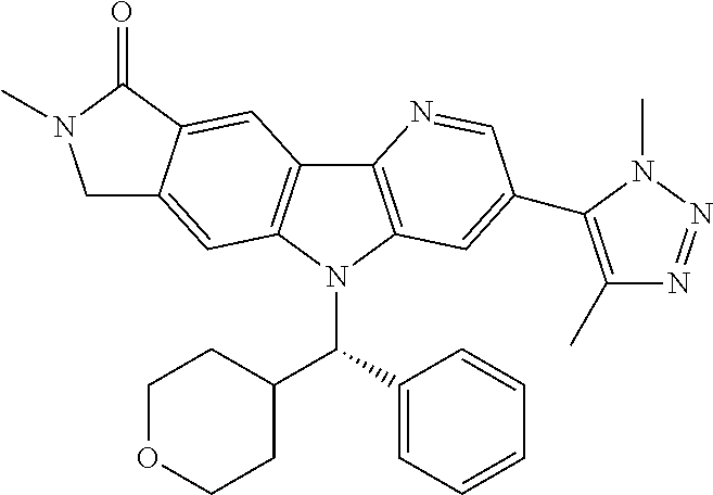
C12=C(N(C(C3=CC=CC=C3)C3CCOCC3)C3=C1C=C1C(=C3)CN(C)C1=O)C=C(C1=C(C)N=NN1C)C=N2
